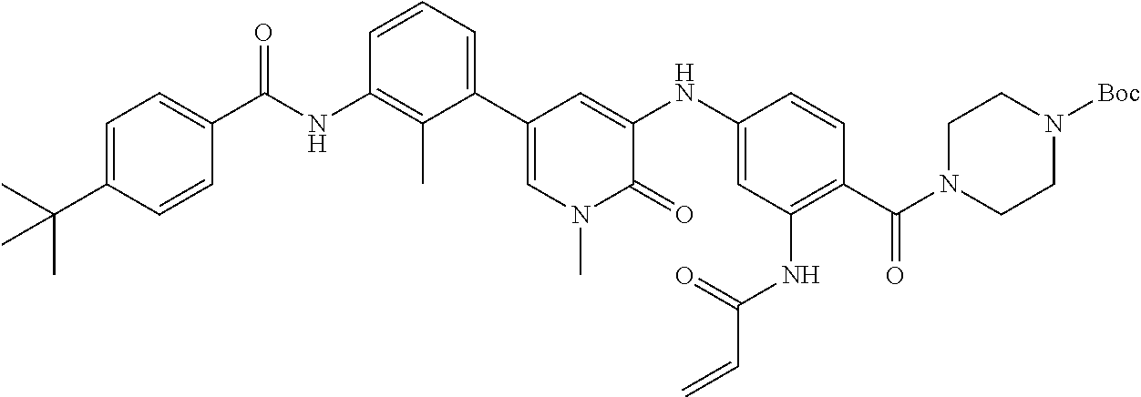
CC(C)(C1=CC=C(C(=O)NC2=C(C)C(C3=CN(C)C(=O)C(NC4=CC(NC(=O)C=C)=C(C(=O)N5CCN([Boc])CC5)C=C4)=C3)=CC=C2)C=C1)C
